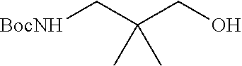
[BocNH]CC(CO)(C)C
